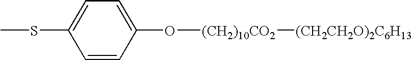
C1=CC(O[(CH2)10CO2][(CH2CH2O)2C6H13])=CC=C1SC
